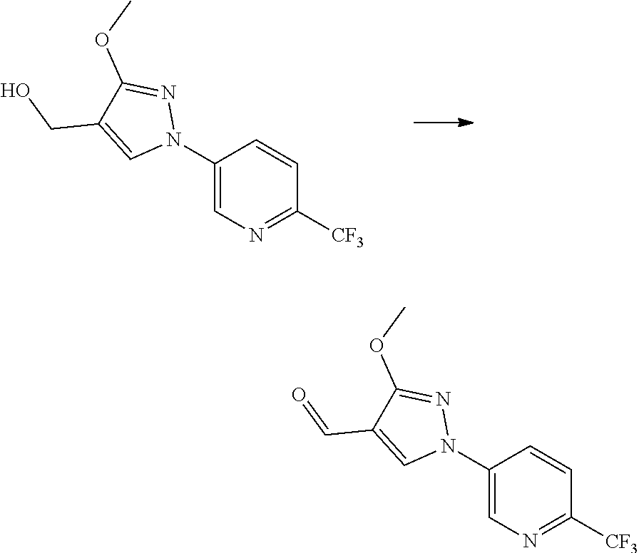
C1(N2N=C(OC)C(CO)=C2)=CN=C([CF3])C=C1.C1(N2N=C(OC)C(C=O)=C2)=CN=C([CF3])C=C1
